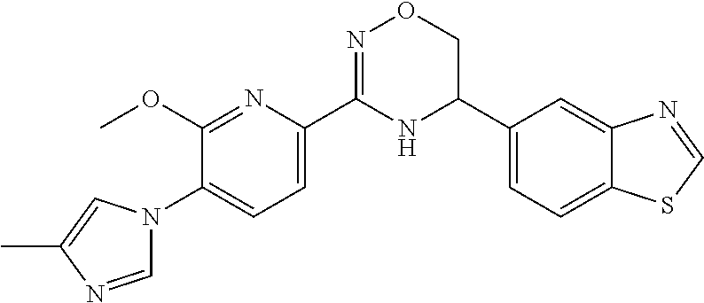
C1(OC)=NC(C2=NOCC(C3=CC=C4C(=C3)N=CS4)N2)=CC=C1N1C=NC(C)=C1
